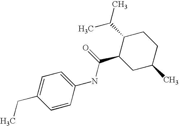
C1(NC(C2CC(C)CCC2C(C)C)=O)=CC=C(CC)C=C1
